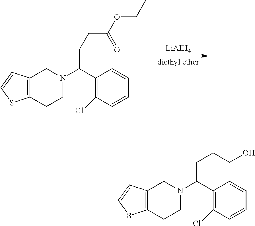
C12=C(C=CS1)CN(C(C1=C(Cl)C=CC=C1)CCC(=O)OCC)CC2.[LiAIH4].[diethyl ether].C12=C(C=CS1)CN(C(C1=C(Cl)C=CC=C1)CCCO)CC2
